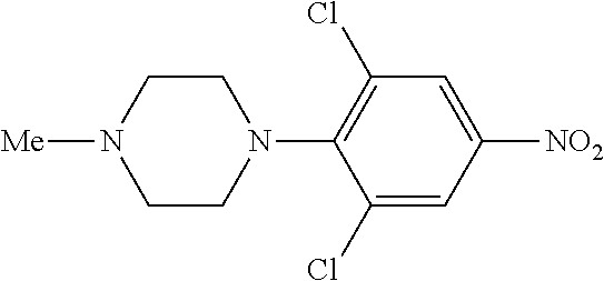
C1(Cl)=CC([NO2])=CC(Cl)=C1N1CCN([Me])CC1
